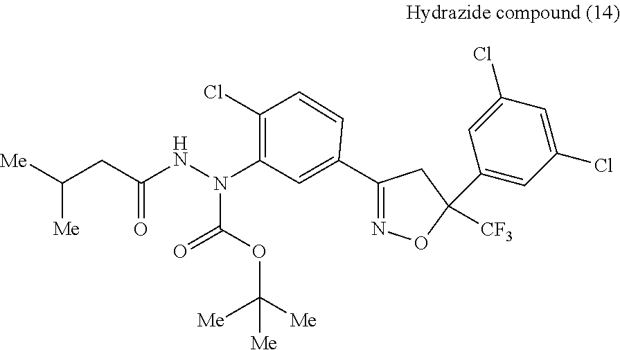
C1(Cl)=C(N(NC(CC([Me])[Me])=O)C(OC([Me])([Me])[Me])=O)C=C(C2=NOC([CF3])(C3=CC(Cl)=CC(Cl)=C3)C2)C=C1
